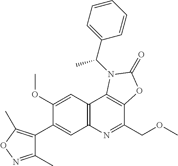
C1(C2=CC3=C(C=C2OC)C2=C(C(COC)=N3)OC(=O)N2C(C2=CC=CC=C2)C)=C(C)ON=C1C
